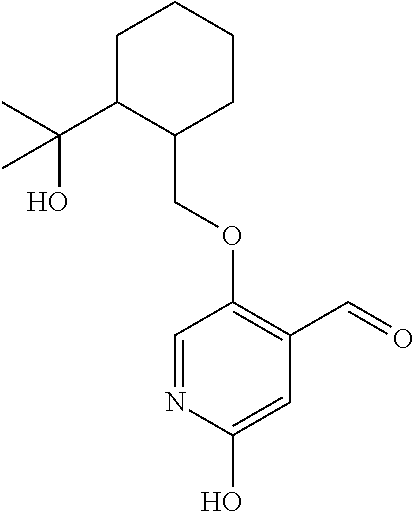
C1C(C(C)(O)C)C(COC2=C(C=O)C=C(O)N=C2)CCC1
